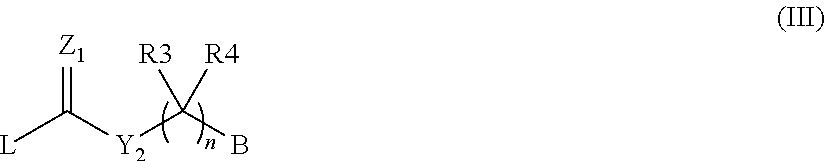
C([Y2]C(B)([R3])[R4])([L])=[Z1]
